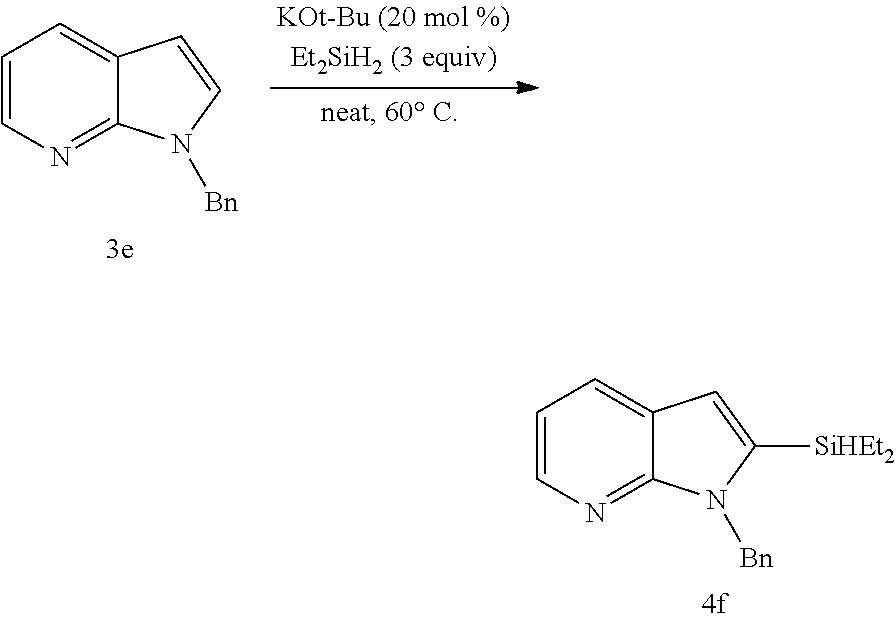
C1=CN=C2C(=C1)C=CN2[Bn].C1=CN=C2C(=C1)C=C([SiHEt2])N2[Bn]
